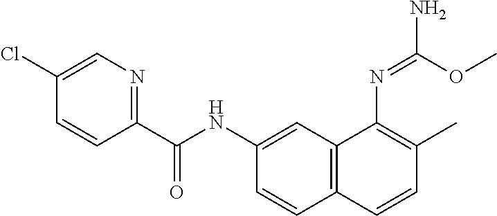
C1=C(Cl)C=CC(C(NC2=CC3=C(C=C2)C=CC(C)=C3N=C(OC)N)=O)=N1
